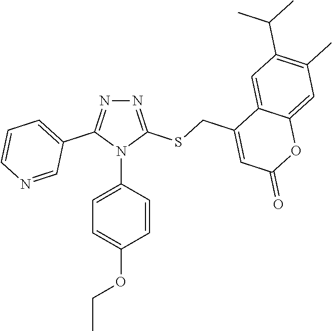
N1=C(SCC2=CC(=O)OC3=CC(C)=C(C(C)C)C=C23)N(C2=CC=C(OCC)C=C2)C(C2=CC=CN=C2)=N1
